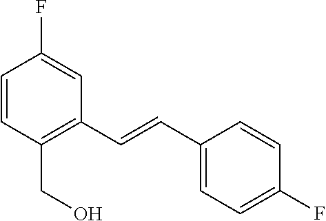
C1=CC(CO)=C(C=CC2=CC=C(F)C=C2)C=C1F
